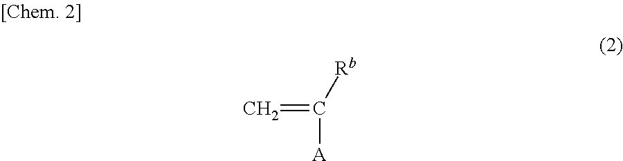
C=C([Rb])[A]
